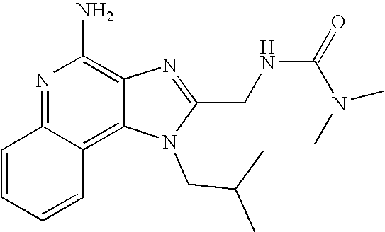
N1=C2C(=C3C(=C1N)N=C(CNC(N(C)C)=O)N3CC(C)C)C=CC=C2
